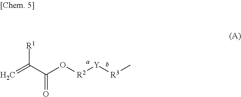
[R1]C(C(O[R2][Y][R3]C)=O)=C
